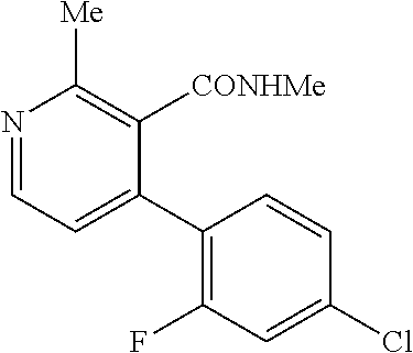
N1=CC=C(C2=C(F)C=C(Cl)C=C2)C([CONHMe])=C1[Me]
